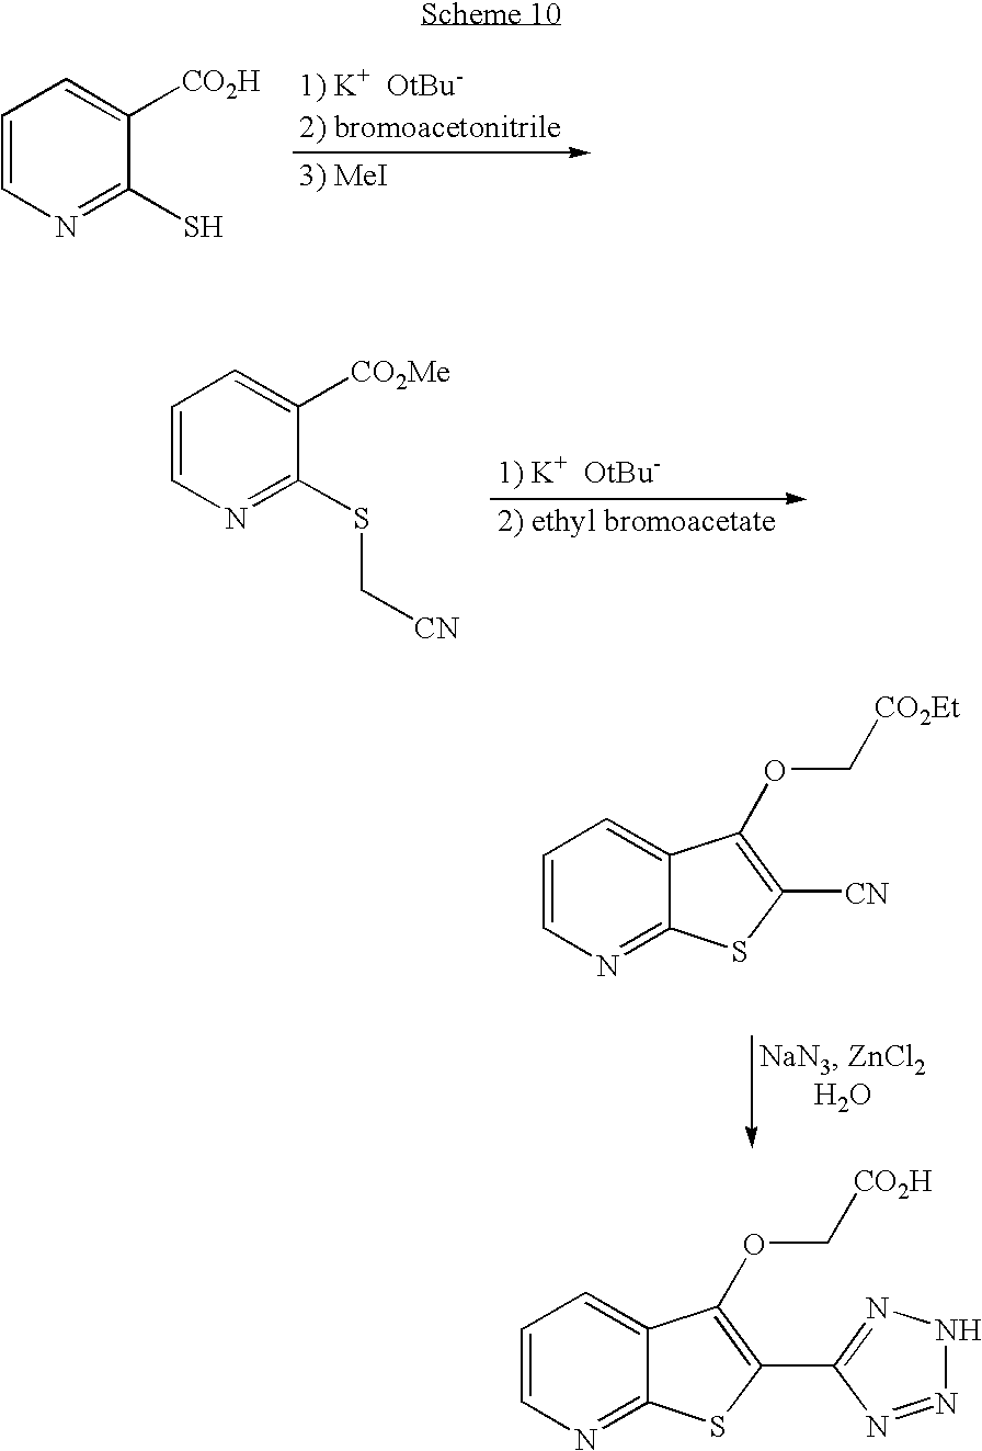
C1=CN=C2C(=C1)C(OC[CO2Et])=C([CN])S2.C1=CN=C2C(=C1)C(OC[CO2H])=C(C1=NNN=N1)S2.C1=CN=C(S)C([CO2H])=C1.C1=CN=C(SC[CN])C([CO2Me])=C1
